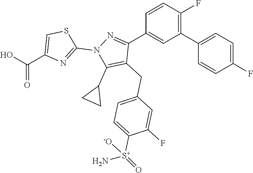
C1=C(CC2=C(C3CC3)N(C3=NC(C(=O)O)=CS3)N=C2C2=CC(C3=CC=C(F)C=C3)=C(F)C=C2)C=C(F)C([S+](=O)(N)[-O])=C1
